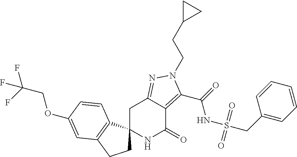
C1C2(C3=C(C1)C=C(OCC(F)(F)F)C=C3)NC(=O)C1=C(C(=O)NS(CC3=CC=CC=C3)(=O)=O)N(CCC3CC3)N=C1C2
